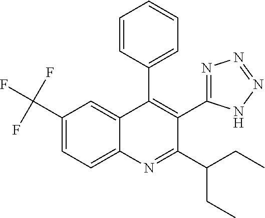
C1(C(F)(F)F)=CC=C2C(=C1)C(C1=CC=CC=C1)=C(C1=NN=NN1)C(C(CC)CC)=N2
